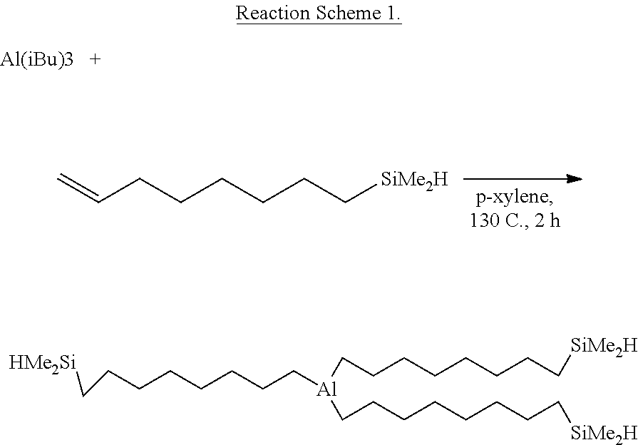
C=CCCCCCC[SiMe2H].[Al(iBu)3].[HMe2Si]CCCCCCCC[Al](CCCCCCCC[SiMe2H])CCCCCCCC[SiMe2H]
